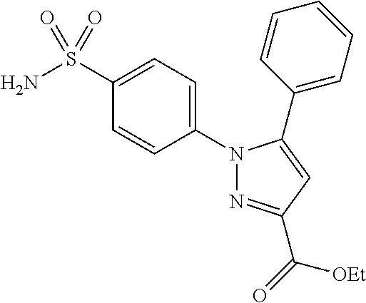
N1(C2=CC=C(S(N)(=O)=O)C=C2)N=C(C([OEt])=O)C=C1C1=CC=CC=C1
